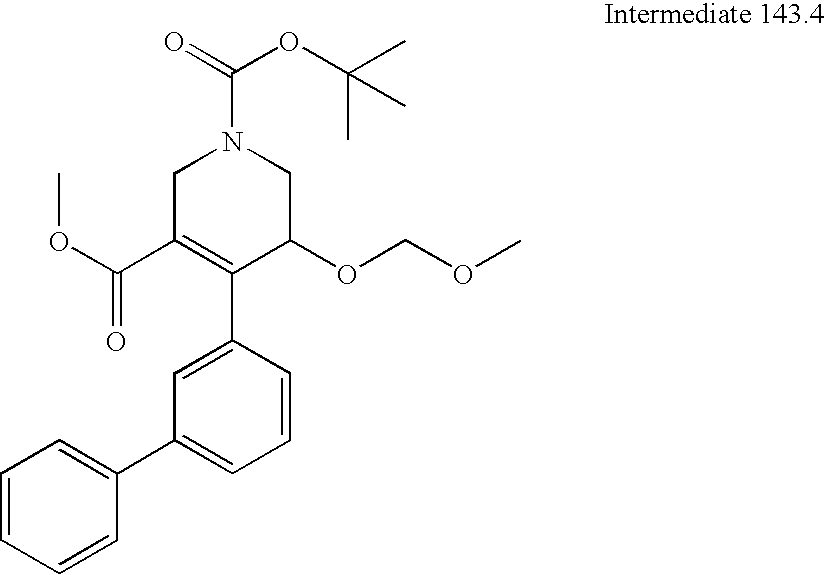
C1C(C(OC)=O)=C(C2=CC(C3=CC=CC=C3)=CC=C2)C(OCOC)CN1C(=O)OC(C)(C)C
